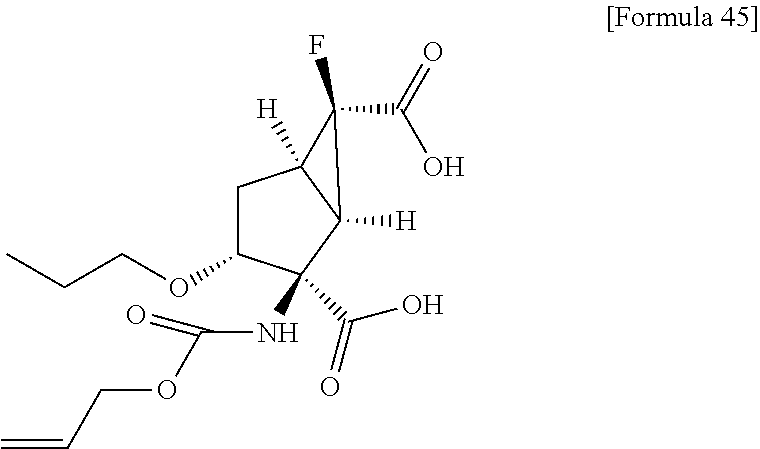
C(C)COC1CC2([H])C([H])(C1(NC(=O)OCC=C)C(=O)O)C2(C(=O)O)F
